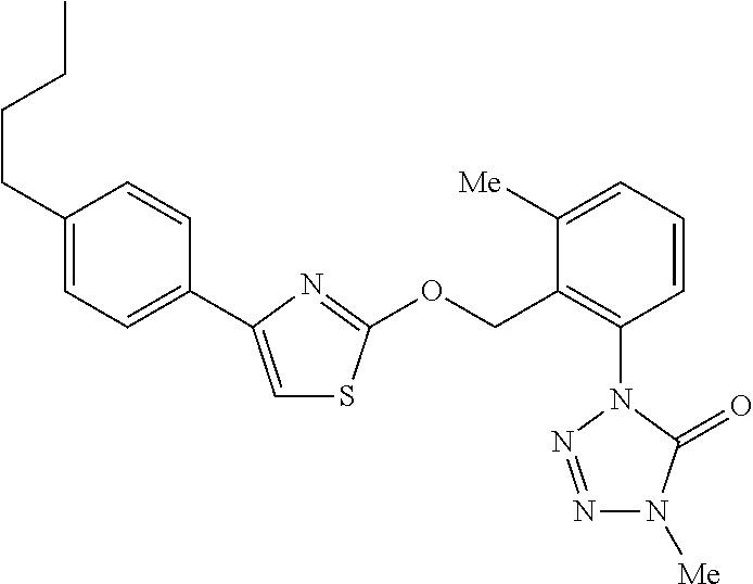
C1=C(C2=CC=C(CCCC)C=C2)N=C(OCC2=C(N3N=NN([Me])C3=O)C=CC=C2[Me])S1
